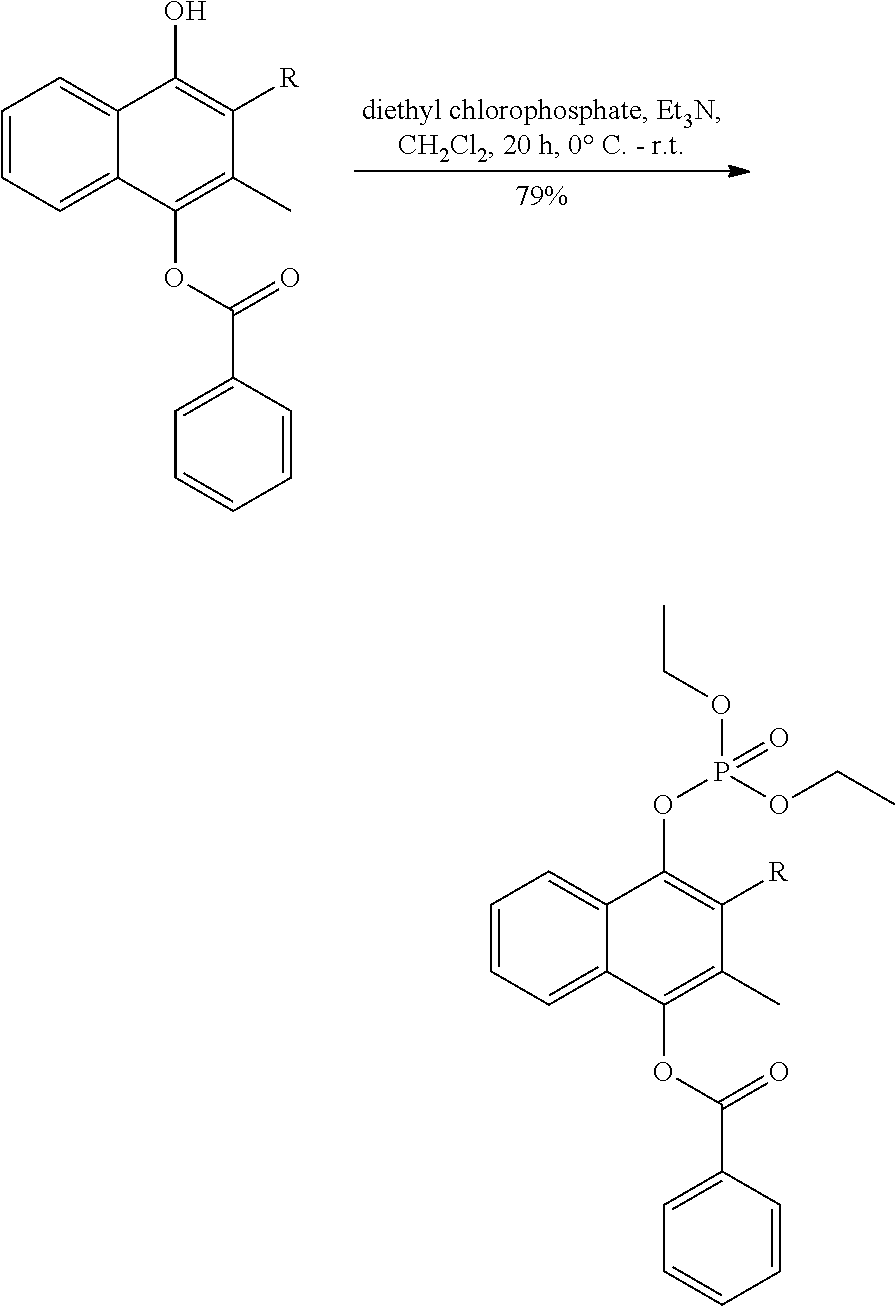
OC1=C([R])C(C)=C(OC(C2=CC=CC=C2)=O)C2=CC=CC=C12.O(C1=C([R])C(C)=C(OC(C2=CC=CC=C2)=O)C2=CC=CC=C12)P(OCC)(OCC)=O
